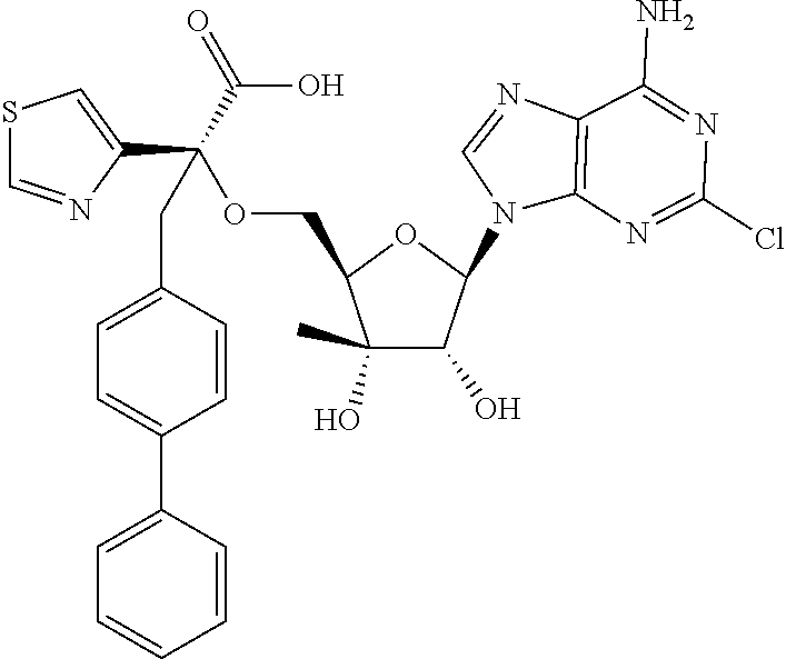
C1(C)(O)C(O)C(N2C3=C(N=C2)C(N)=NC(Cl)=N3)OC1COC(C1=CSC=N1)(C(O)=O)CC1=CC=C(C2=CC=CC=C2)C=C1
